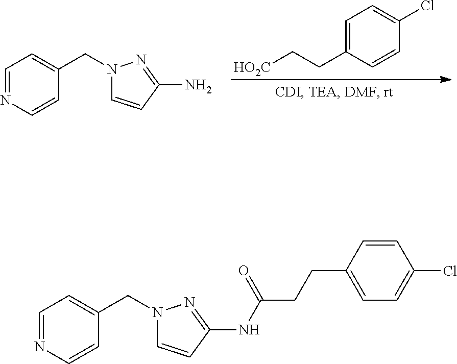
C1=NC=CC(CN2C=CC(N)=N2)=C1.C1=C(CC[HO2C])C=CC(Cl)=C1.C1=NC=CC(CN2C=CC(NC(CCC3=CC=C(Cl)C=C3)=O)=N2)=C1
